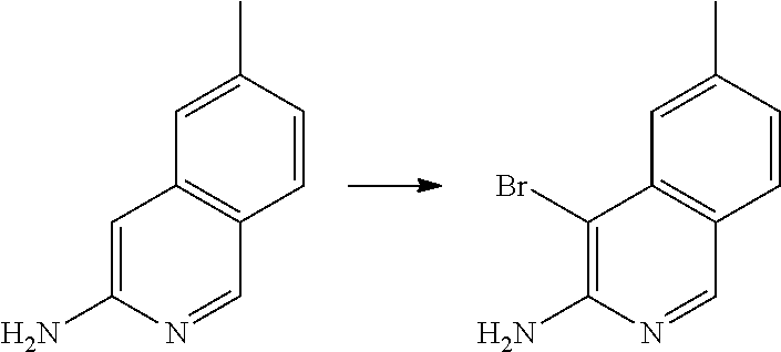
C1=C(C)C=CC2=C1C=C(N)N=C2.C1=C(C)C=CC2=C1C(Br)=C(N)N=C2
